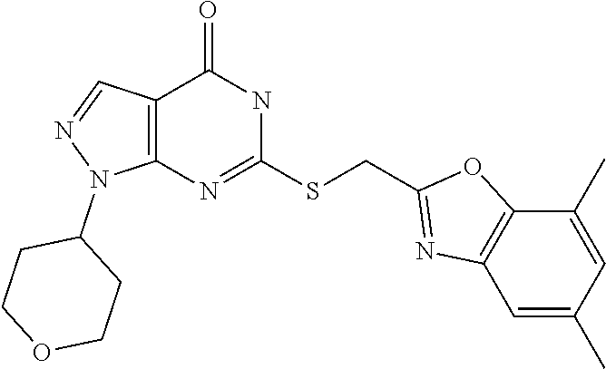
C12=C(N=C(SCC3=NC4=C(O3)C(C)=CC(C)=C4)NC1=O)N(C1CCOCC1)N=C2
